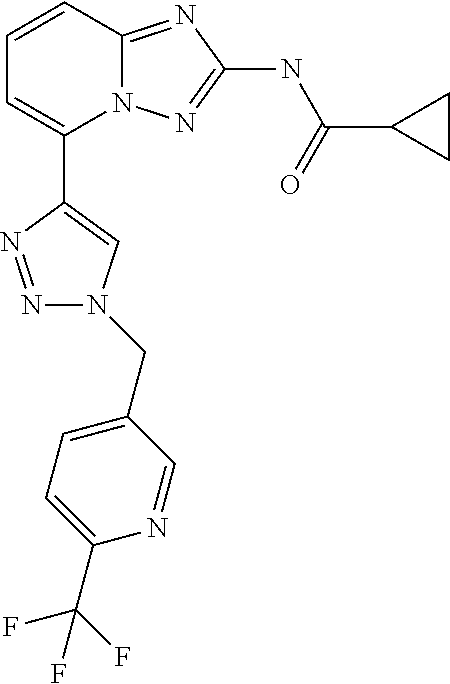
C1=CC2=NC(NC(C3CC3)=O)=NN2C(C2=CN(CC3=CC=C(C(F)(F)F)N=C3)N=N2)=C1
